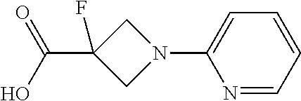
N1(C2=CC=CC=N2)CC(C(O)=O)(F)C1
